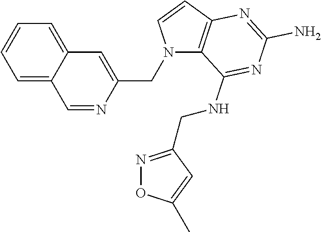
C1=C2C(=CC=C1)C=C(CN1C3=C(C=C1)N=C(N)N=C3NCC1=NOC(C)=C1)N=C2
